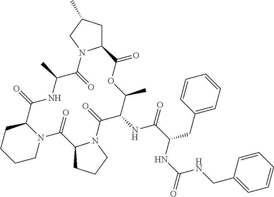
C1N2C(CCC1)C(=O)NC(C)C(=O)N1C(CC(C)C1)C(=O)OC(C)C(NC(=O)C(CC1=CC=CC=C1)NC(NCC1=CC=CC=C1)=O)C(=O)N1C(C2=O)CCC1
